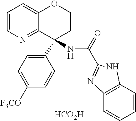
[HCO2H].C1=CN=C2C(=C1)OCCC2(C1=CC=C([F3CO])C=C1)NC(=O)C1=NC2=C(C=CC=C2)N1
